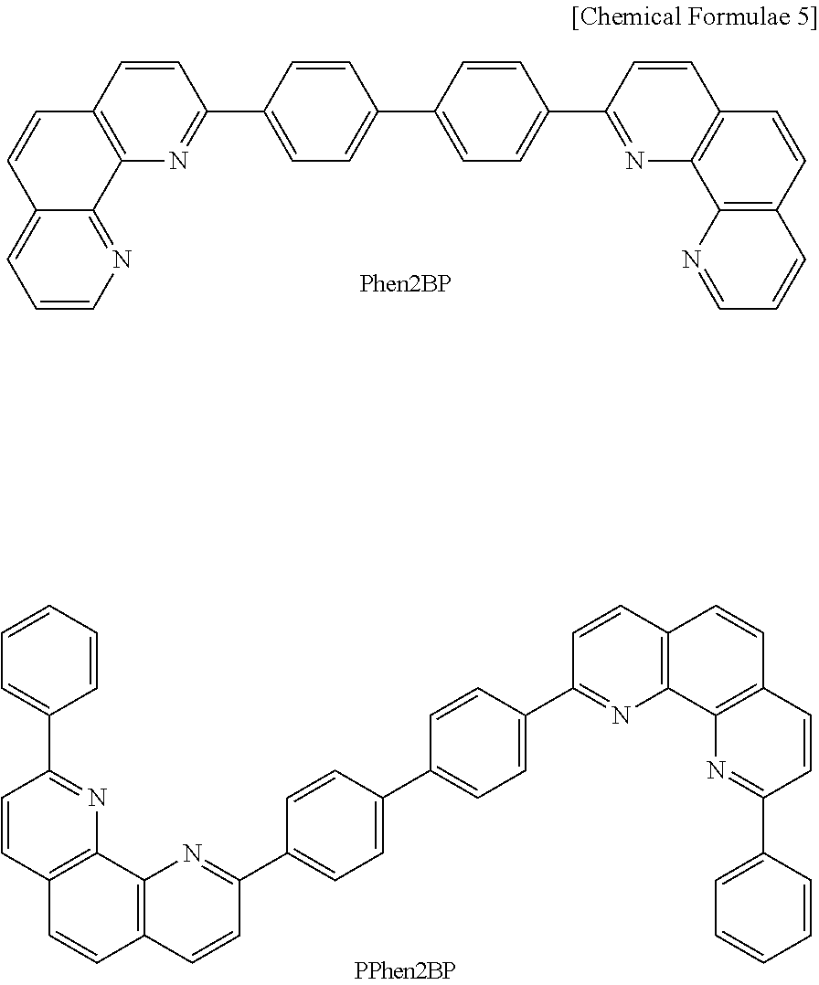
C1=CN=C2C(=C1)C=CC1=C2N=C(C2=CC=C(C3=CC=C(C4=NC5=C(C=C4)C=CC4=C5N=CC=C4)C=C3)C=C2)C=C1.C1=CC=C(C2=NC3=C(C=C2)C=CC2=C3N=C(C3=CC=C(C4=CC=C(C5=NC6=C(C=C5)C=CC5=C6N=C(C6=CC=CC=C6)C=C5)C=C4)C=C3)C=C2)C=C1
